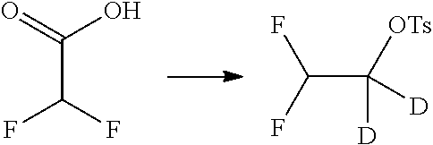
C(C(F)F)(=O)O.C(C([OTs])([D])[D])(F)F
